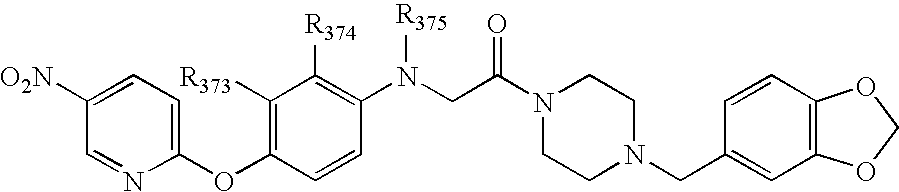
C1(N(CC(=O)N2CCN(CC3=CC4=C(C=C3)OCO4)CC2)[R375])=C([R374])C([R373])=C(OC2=CC=C([NO2])C=N2)C=C1
